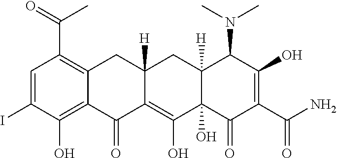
C1=C(I)C(O)=C2C(=C1C(C)=O)CC1([H])C(=C(O)C3(O)C([H])(C1)C(N(C)C)C(O)=C(C(N)=O)C3=O)C2=O
